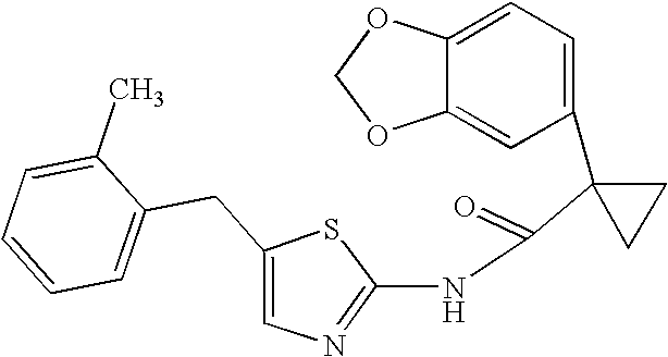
C1=C2C(=CC(C3(C(=O)NC4=NC=C(CC5=CC=CC=C5C)S4)CC3)=C1)OCO2
